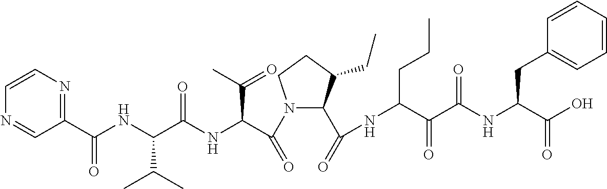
C1(C(NC(C(NC(C(N2C(C(=O)NC(C(C(NC(C(O)=O)CC3=CC=CC=C3)=O)=O)CCC)C(CC)CC2)=O)C(C)=O)=O)C(C)C)=O)=NC=CN=C1
